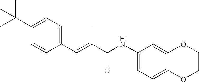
C1=C(C(C)(C)C)C=CC(C=C(C(NC2=CC=C3C(=C2)OCCO3)=O)C)=C1
